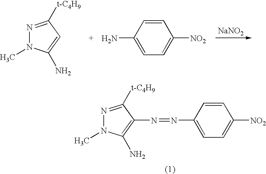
[NaNO2].N1=C([t-C4H9])C=C(N)N1C.NC1=CC=C([NO2])C=C1.N1=C([t-C4H9])C(N=NC2=CC=C([NO2])C=C2)=C(N)N1C
